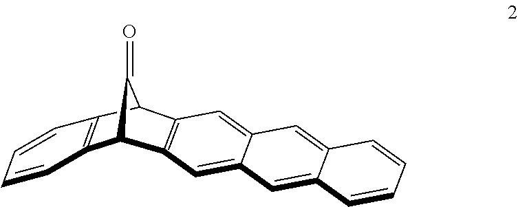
C1=C2C(=CC3=C1C1C(=O)C3C3=C1C=CC=C3)C=C1C(=C2)C=CC=C1
